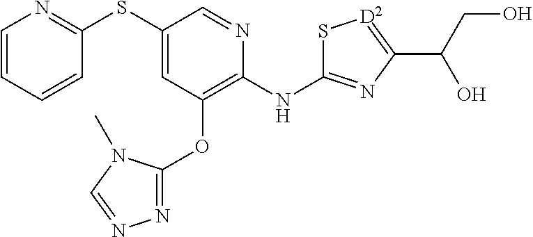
C1(SC2=CC(OC3=NN=CN3C)=C(NC3=NC(C(CO)O)=[D2]S3)N=C2)=NC=CC=C1
